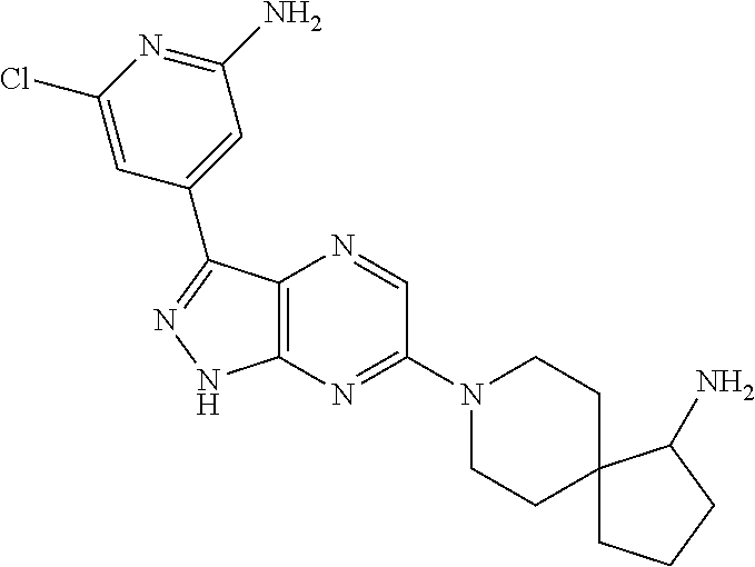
C12=C(N=C(N3CCC4(CC3)CCCC4N)C=N1)NN=C2C1=CC(N)=NC(Cl)=C1
